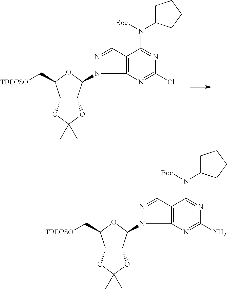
C12C(C(N3N=CC4=C3N=C(Cl)N=C4N(C3CCCC3)[Boc])OC1C[TBDPSO])OC(C)(C)O2.C12C(C(N3N=CC4=C3N=C(N)N=C4N(C3CCCC3)[Boc])OC1C[TBDPSO])OC(C)(C)O2
